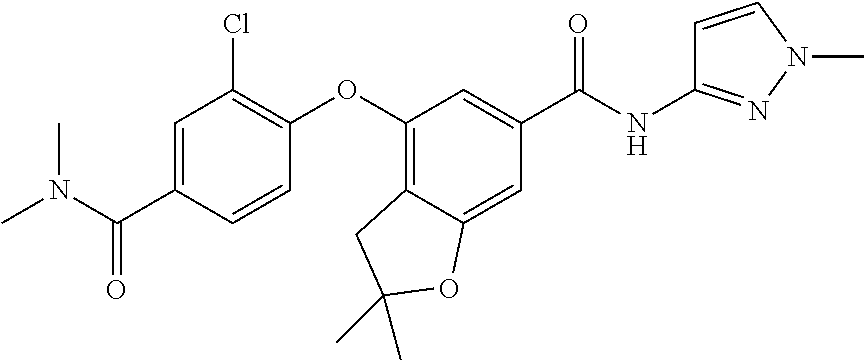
C1=C(C(N(C)C)=O)C=CC(OC2=C3C(=CC(C(NC4=NN(C)C=C4)=O)=C2)OC(C)(C)C3)=C1Cl
